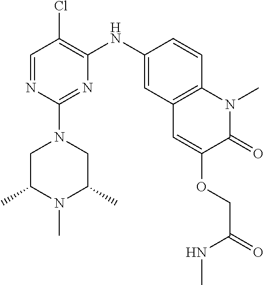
C1=NC(N2CC(C)N(C)C(C)C2)=NC(NC2=CC3=C(C=C2)N(C)C(=O)C(OCC(NC)=O)=C3)=C1Cl
